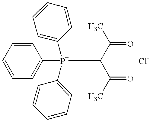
C1=CC=CC([P+](C2=CC=CC=C2)(C2=CC=CC=C2)C(C(C)=O)C(C)=O)=C1.[Cl-]
